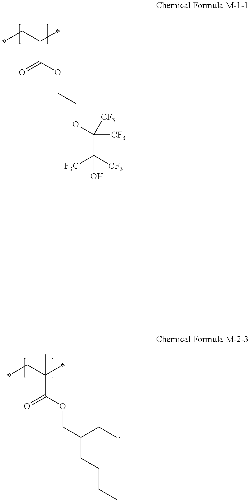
C(C(C)(C(OCCOC([CF3])(C([CF3])([F3C])O)[CF3])=O)C)C.C(C(C)(C(OCC(CCCC)CC)=O)C)C
